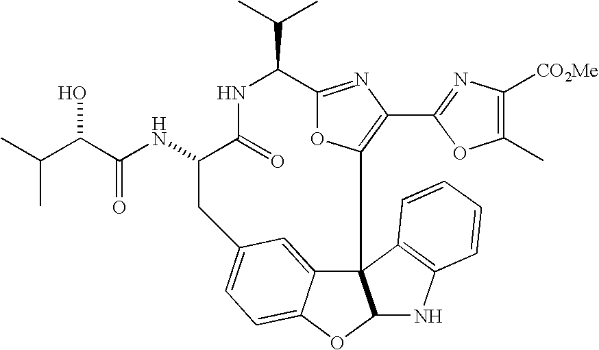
CC(C(C(NC1C(=O)NC(C(C)C)C2=NC(C3=NC([CO2Me])=C(C)O3)=C(O2)C23C4=CC(=CC=C4OC2NC2=C3C=CC=C2)C1)=O)O)C
